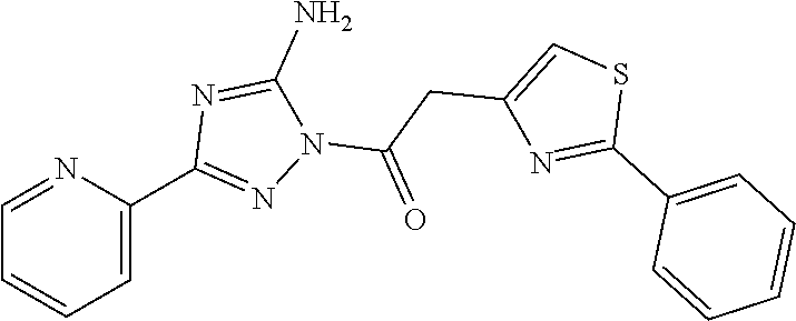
C1=C(C2=NN(C(CC3=CSC(C4=CC=CC=C4)=N3)=O)C(N)=N2)N=CC=C1
